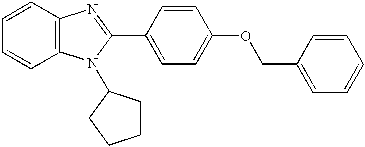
C1=CC2=C(C=C1)N=C(C1=CC=C(OCC3=CC=CC=C3)C=C1)N2C1CCCC1
